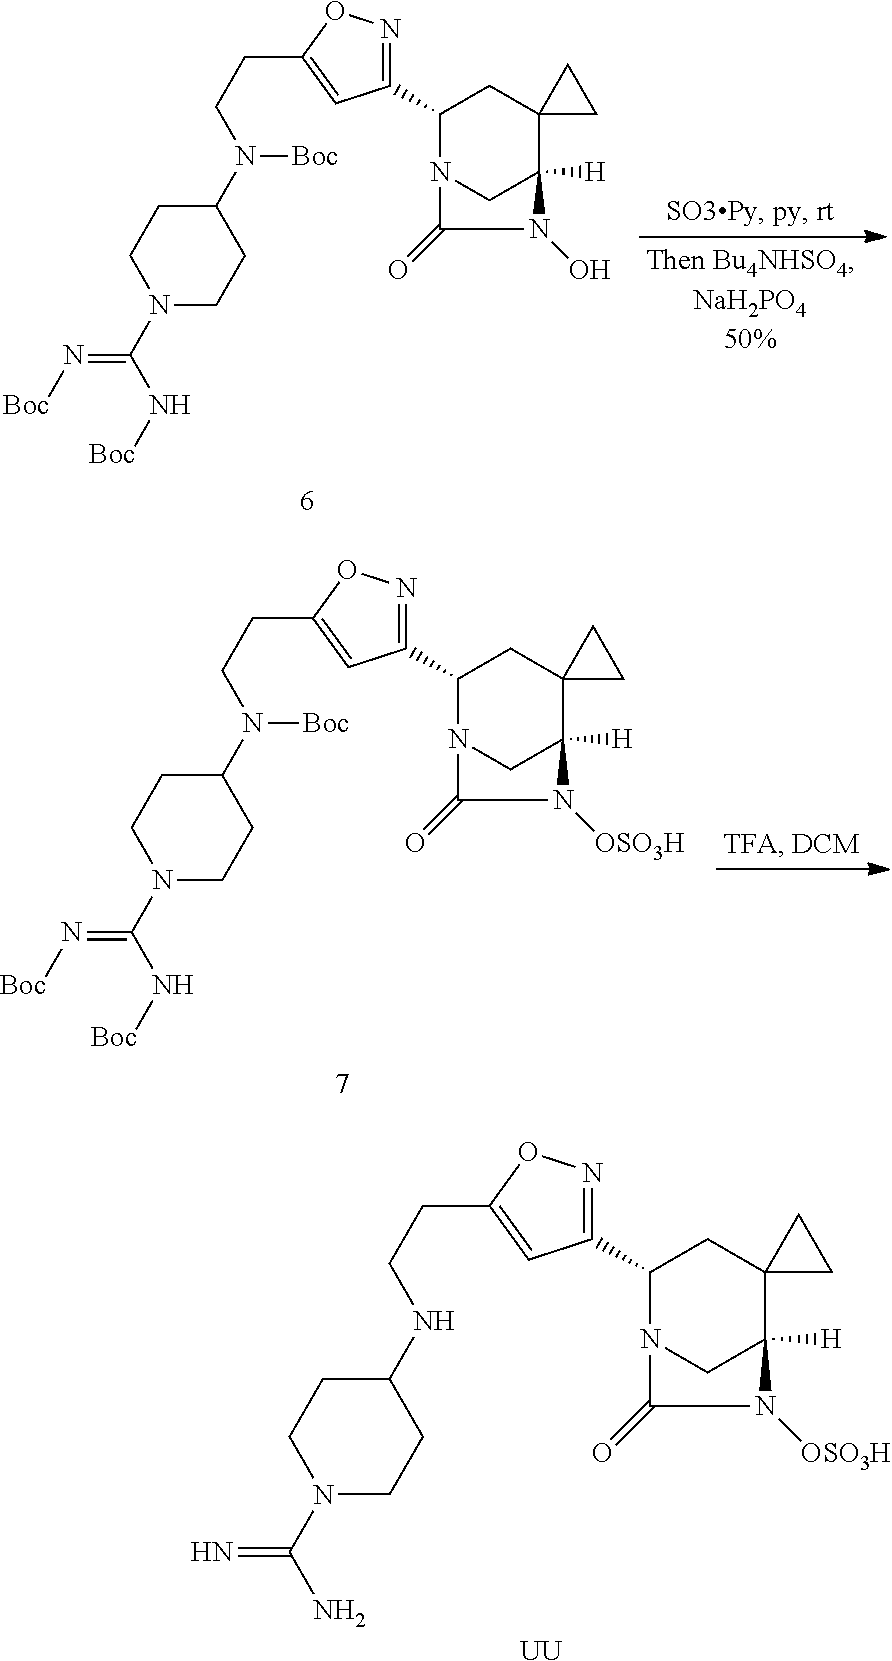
C1(C2=NOC(CCN(C3CCN(C(N[Boc])=N[Boc])CC3)[Boc])=C2)N2CC([H])(C3(C1)CC3)N([OSO3H])C2=O.C1(C2=NOC(CCNC3CCN(C(N)=N)CC3)=C2)N2CC([H])(C3(C1)CC3)N([OSO3H])C2=O.[UU].C1(C2=NOC(CCN(C3CCN(C(N[Boc])=N[Boc])CC3)[Boc])=C2)N2CC([H])(C3(C1)CC3)N(O)C2=O
